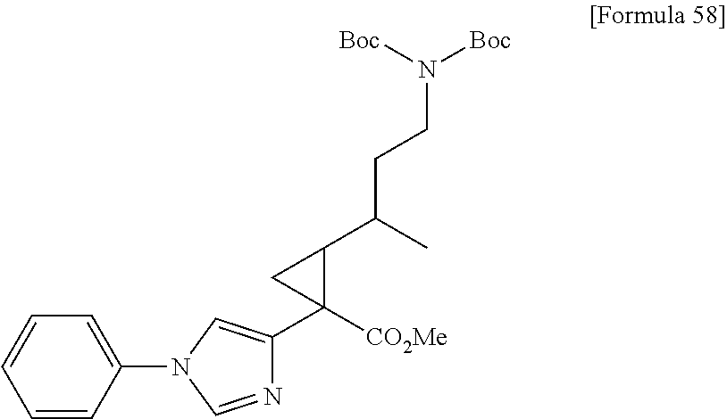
C1=CC(N2C=NC(C3([CO2Me])C(C(CCN([Boc])[Boc])C)C3)=C2)=CC=C1
